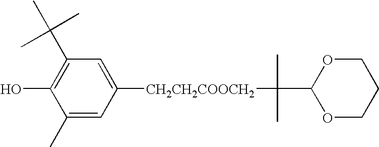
C1(C)=CC([CH2CH2COOCH2]C(C)(C)C2OCCCO2)=CC(C(C)(C)C)=C1O
